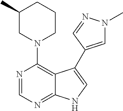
C1(C)CN(C2=C3C(=NC=N2)NC=C3C2=CN(C)N=C2)CCC1
